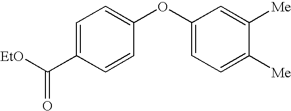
C1=C(C(=O)[EtO])C=CC(OC2=CC=C([Me])C([Me])=C2)=C1
